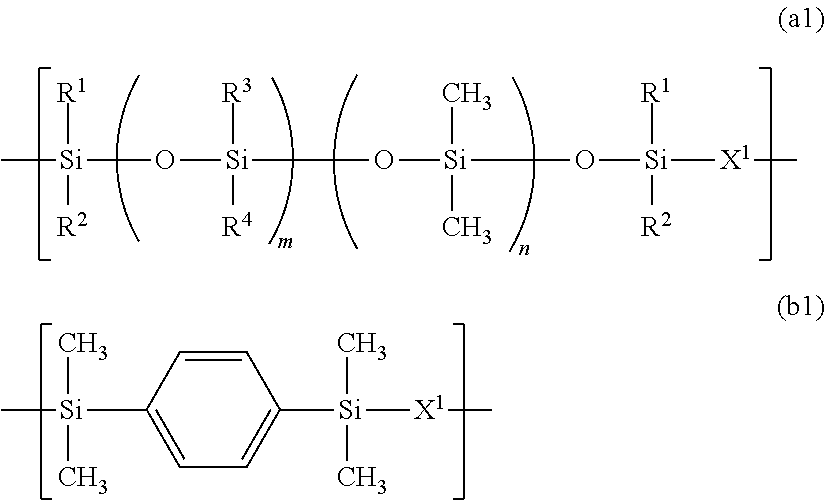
C[Si]([R1])([R2])O[Si]([R4])([R3])O[Si](C)(C)O[Si]([R1])([R2])[X1]C.C[Si](C)(C)C1=CC=C([Si](C)(C)[X1]C)C=C1
